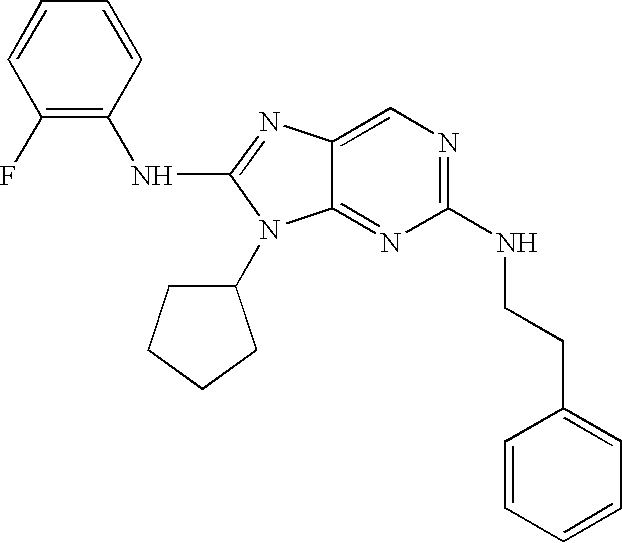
C1=CC(F)=C(NC2=NC3=CN=C(NCCC4=CC=CC=C4)N=C3N2C2CCCC2)C=C1
